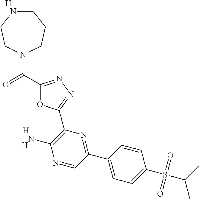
C1NCCN(C(=O)C2=NN=C(C3=C(N)N=CC(C4=CC=C(S(C(C)C)(=O)=O)C=C4)=N3)O2)CC1.[H].[H].[H]
